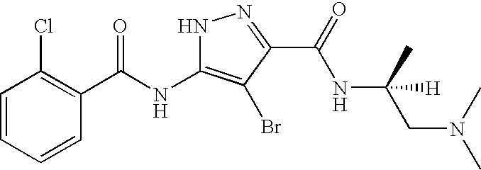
C1=CC=CC(C(NC2=C(Br)C(C(=O)NC([H])(C)CN(C)C)=NN2)=O)=C1Cl
